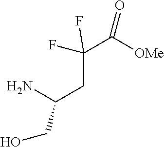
C(F)(C(=O)[OMe])(F)CC(N)CO
